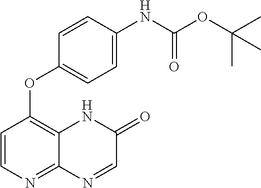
C1=CC(OC2=C3C(=NC=C2)N=CC(=O)N3)=CC=C1NC(OC(C)(C)C)=O
